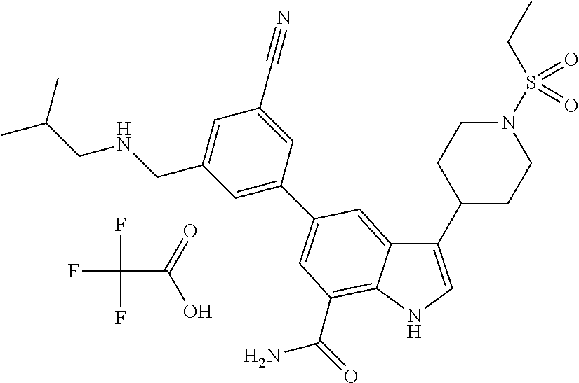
FC(F)(F)C(=O)O.C1(C2CCN(S(CC)(=O)=O)CC2)=CNC2=C(C(N)=O)C=C(C3=CC(CNCC(C)C)=CC(C#N)=C3)C=C12
